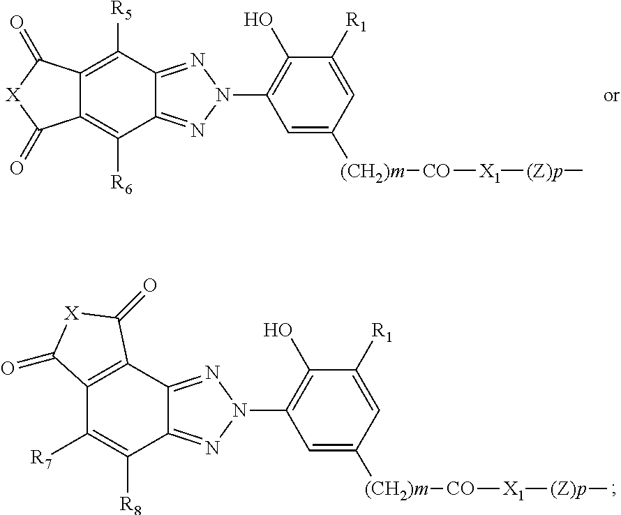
C12=C([R5])C3=NN(C4=C(O)C([R1])=CC([(CH2)m][CO][X1][(Z)p]C)=C4)N=C3C([R6])=C1C(=O)[X]C2=O.C12=C(C3=NN(C4=C(O)C([R1])=CC([(CH2)m][CO][X1][(Z)p]C)=C4)N=C3C([R8])=C1[R7])C(=O)[X]C2=O
